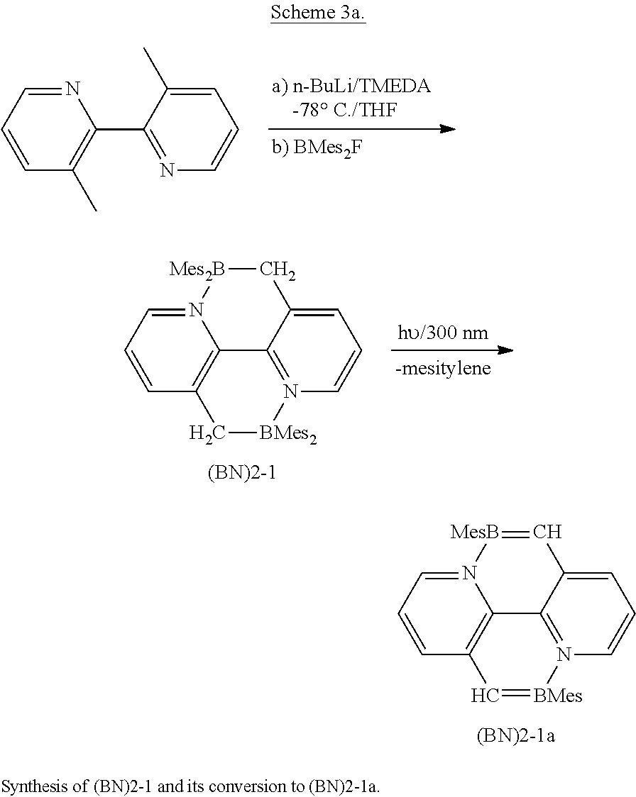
N1=CC=CC(C)=C1C1=NC=CC=C1C.N12=CC=CC3=C1C1=N([BMes2]C3)C=CC=C1C[Mes2B]2.N12=CC=CC3=C1C1=N([BMes]=C3)C=CC=C1C=[MesB]2
